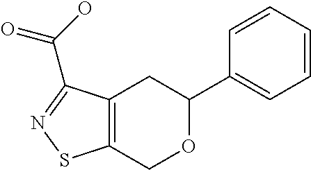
C12=C(COC(C3=CC=CC=C3)C1)SN=C2C(O)=O
